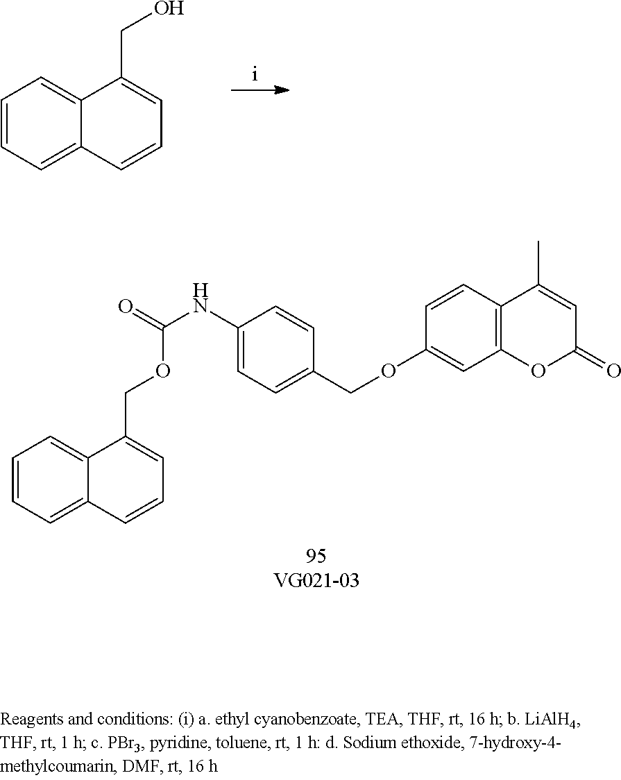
C1=CC=C2C(=C1)C(CO)=CC=C2.C1=CC=C2C(=C1)C(COC(NC1=CC=C(COC3=CC4=C(C=C3)C(C)=CC(=O)O4)C=C1)=O)=CC=C2
